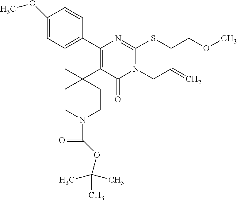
C1(OC)=CC2=C(C=C1)C1=C(C3(C2)CCN(C(=O)OC(C)(C)C)CC3)C(=O)N(CC=C)C(SCCOC)=N1
